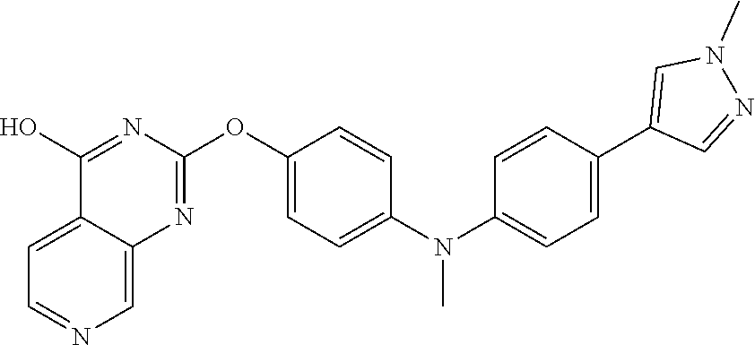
C12=CC=NC=C1N=C(OC1=CC=C(N(C3=CC=C(C4=CN(C)N=C4)C=C3)C)C=C1)N=C2O
